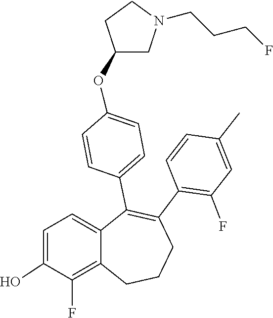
C1=C(C)C=CC(C2=C(C3=CC=C(OC4CN(CCCF)CC4)C=C3)C3=CC=C(O)C(F)=C3CCC2)=C1F
